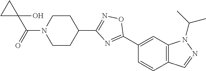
C12=C(C=C(C3=NC(C4CCN(C(=O)C5(O)CC5)CC4)=NO3)C=C1)N(C(C)C)N=C2
